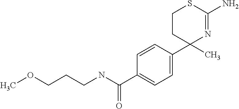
C1=CC(C2(C)N=C(N)SCC2)=CC=C1C(NCCCOC)=O
